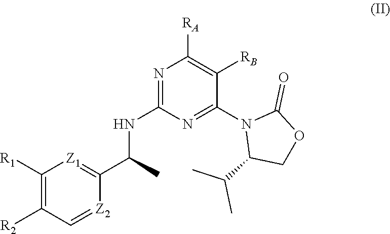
N1=C(NC(C2=[Z1]C([R1])=C([R2])C=[Z2]2)C)N=C(N2C(C(C)C)COC2=O)C([RB])=C1[RA]
